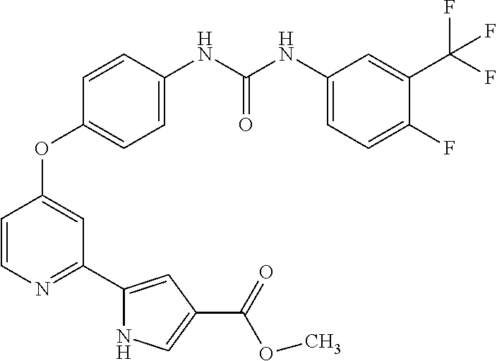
C1=CC(NC(NC2=CC=C(F)C(C(F)(F)F)=C2)=O)=CC=C1OC1=CC(C2=CC(C(OC)=O)=CN2)=NC=C1
